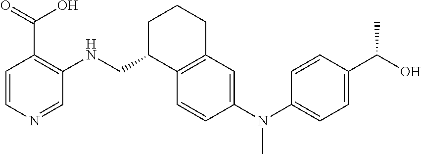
C1=CN=CC(NCC2C3=C(CCC2)C=C(N(C2=CC=C(C(O)C)C=C2)C)C=C3)=C1C(=O)O
